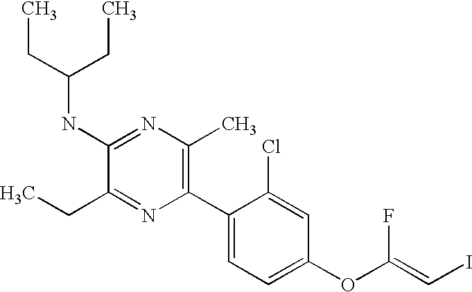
C1(NC(CC)CC)=NC(C)=C(C2=CC=C(OC(=CI)F)C=C2Cl)N=C1CC
